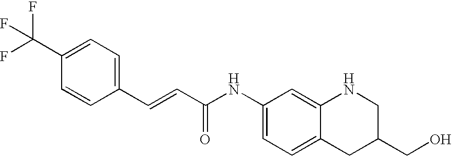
C1(NC(C=CC2=CC=C(C(F)(F)F)C=C2)=O)=CC=C2C(=C1)NCC(CO)C2
